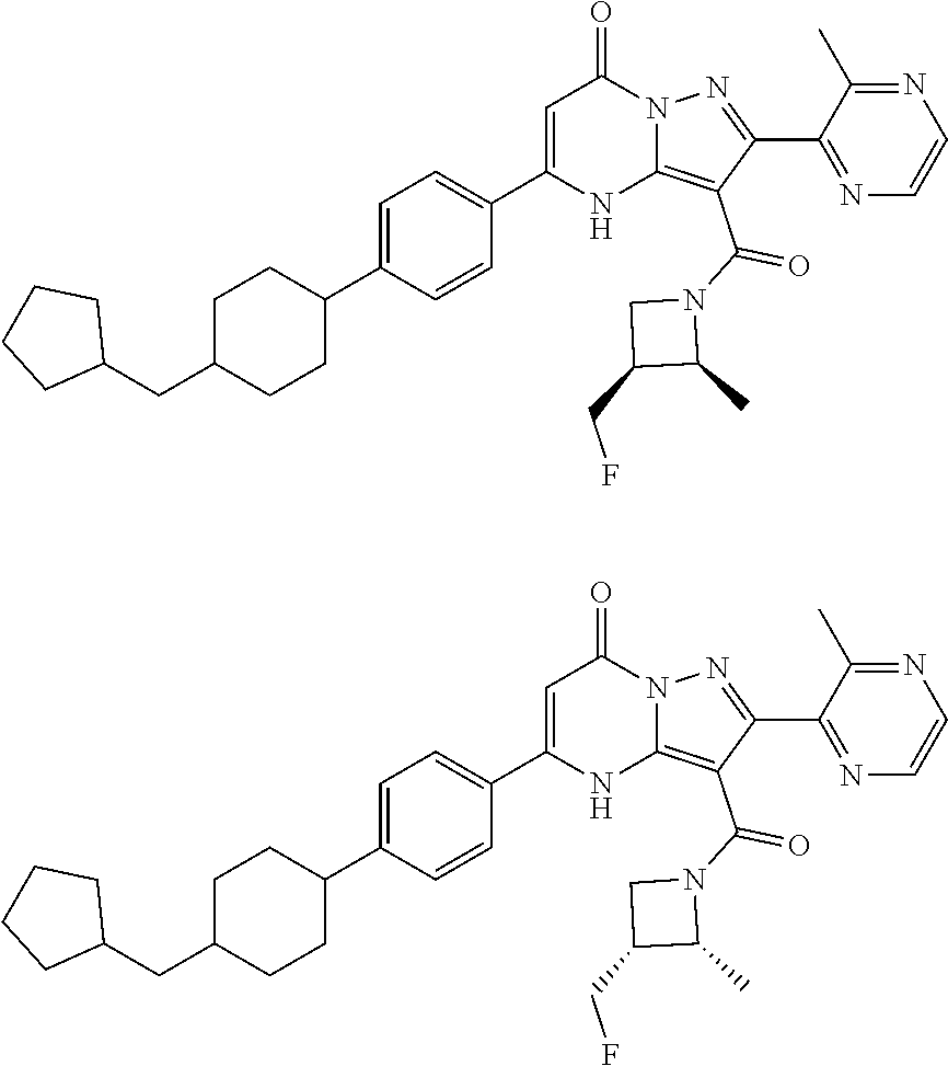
C1C(CF)C(C)N1C(C1=C2NC(C3=CC=C(C4CCC(CC5CCCC5)CC4)C=C3)=CC(=O)N2N=C1C1=NC=CN=C1C)=O.C1C(CF)C(C)N1C(C1=C2NC(C3=CC=C(C4CCC(CC5CCCC5)CC4)C=C3)=CC(=O)N2N=C1C1=NC=CN=C1C)=O
